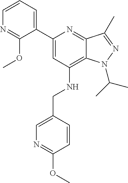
C1=CC=C(C2=CC(NCC3=CN=C(OC)C=C3)=C3C(=N2)C(C)=NN3C(C)C)C(OC)=N1
